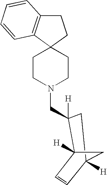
C12(CCN(CC3([H])C4([H])C=CC([H])(C3)C4)CC1)CCC1=C2C=CC=C1
